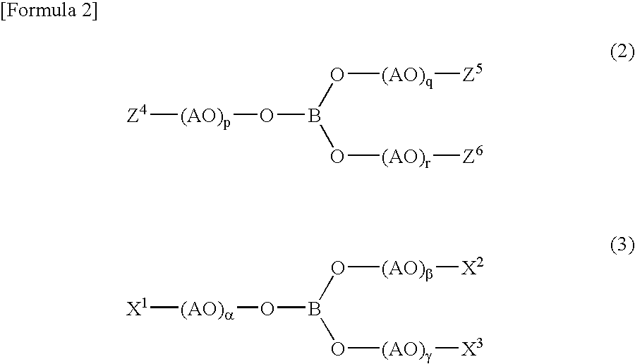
[Z4][(AO)p]OB(O[(AO)q][Z5])O[(AO)r][Z6].[X1][(AO)a]OB(O[(AO)b][X2])O[(AO)g][X3]
